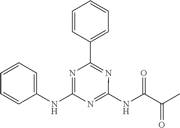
C1(NC2=CC=CC=C2)=NC(C2=CC=CC=C2)=NC(NC(C(=O)C)=O)=N1
